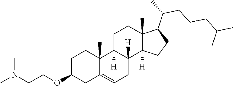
C1(OCCN(C)C)CC2=CCC3([H])C([H])(C2(C)CC1)CCC1(C)C3([H])CCC1C(C)CCCC(C)C
